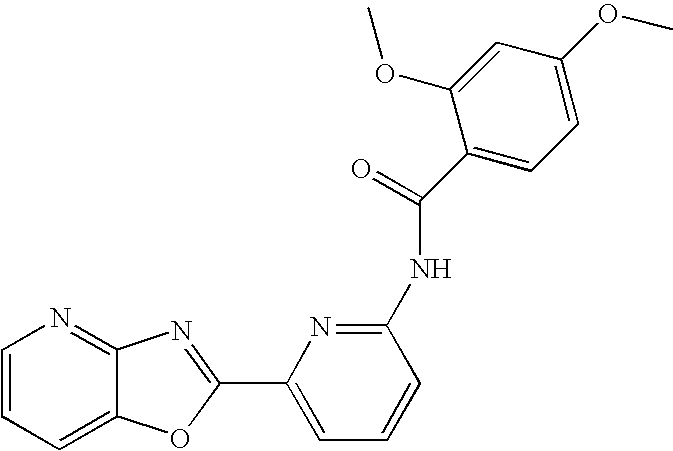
C1=CC=C2C(=N1)N=C(C1=CC=CC(NC(=O)C3=CC=C(OC)C=C3OC)=N1)O2
